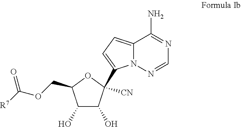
C1(O)C(O)C([CN])(C2=CC=C3N2N=CN=C3N)OC1COC([R7])=O
